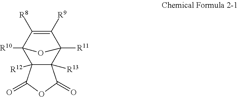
C12([R12])C([R13])(C3([R11])C([R9])=C([R8])C1([R10])O3)C(=O)OC2=O
